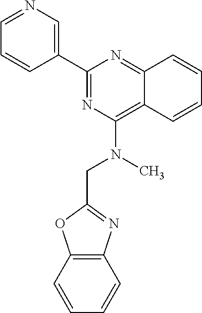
C1=CC2=NC(C3=CN=CC=C3)=NC(N(C)CC3=NC4=C(O3)C=CC=C4)=C2C=C1
